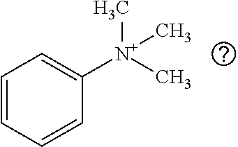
C1=CC=CC([N+](C)(C)C)=C1
